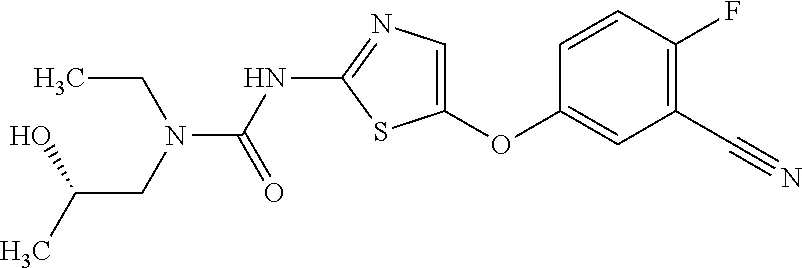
C1=CC(F)=C(C#N)C=C1OC1=CN=C(NC(=O)N(CC(C)O)CC)S1
